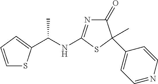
C(NC1=NC(=O)C(C2=CC=NC=C2)(C)S1)(C)C1=CC=CS1
